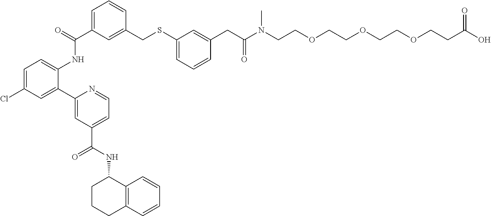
C(=O)(NC1=CC=C(Cl)C=C1C1=CC(C(NC2CCCC3=C2C=CC=C3)=O)=CC=N1)C1=CC=CC(CSC2=CC=CC(CC(N(CCOCCOCCOCCC(O)=O)C)=O)=C2)=C1
